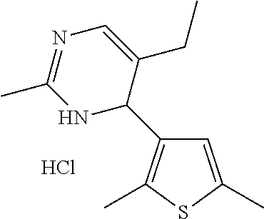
C1=C(C)SC(C)=C1C1C(CC)=CN=C(C)N1.Cl
